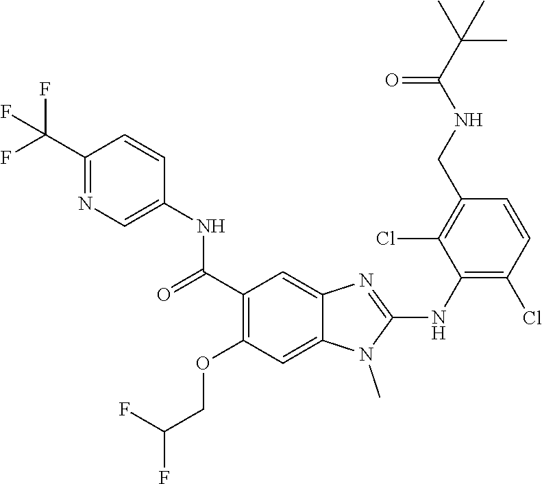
C1(C(=O)NC2=CN=C(C(F)(F)F)C=C2)=C(OCC(F)F)C=C2C(=C1)N=C(NC1=C(Cl)C=CC(CNC(C(C)(C)C)=O)=C1Cl)N2C
